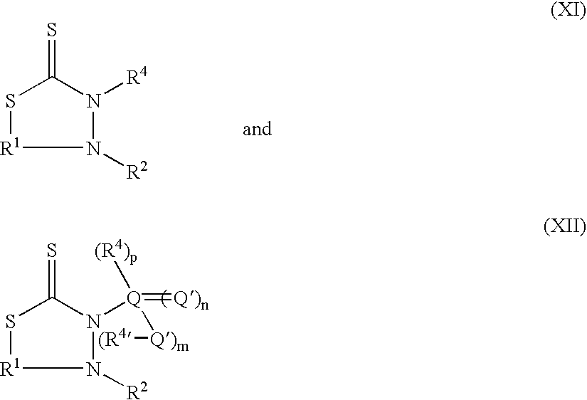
S1C(=S)N([R4])N([R2])[R1]1.S1C(=S)N([Q](=[Q)n])([(R4)p])[Q)m][(R4])N([R2])[R1]1
